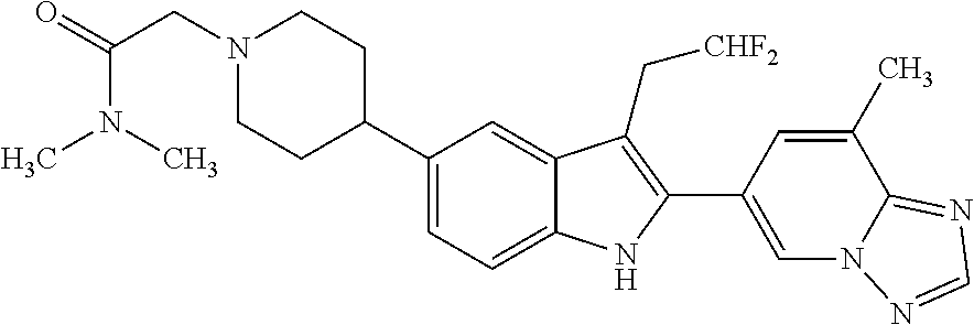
N1(CC(=O)N(C)C)CCC(C2=CC=C3C(=C2)C(C[CHF2])=C(C2=CN4C(=NC=N4)C(C)=C2)N3)CC1
